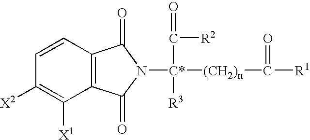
C1=CC2=C(C([X1])=C1[X2])C(=O)N([C*]([(CH2)n]C(=O)[R1])(C([R2])=O)[R3])C2=O
